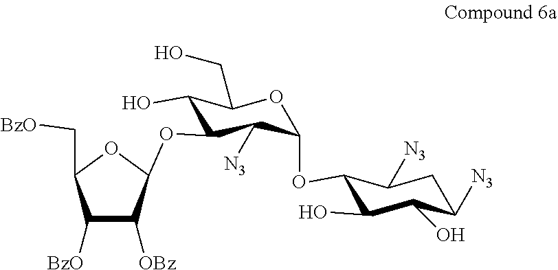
C1C([N3])C(O)C(O)C(OC2OC(CO)C(O)C(OC3C([OBz])C([BzO])C(C[BzO])O3)C2[N3])C1[N3]
